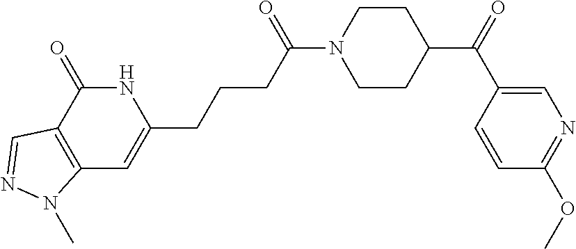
N1C(=O)C2=C(C=C1CCCC(N1CCC(C(C3=CN=C(OC)C=C3)=O)CC1)=O)N(C)N=C2
